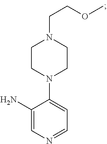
C1N(C2=CC=NC=C2N)CCN(CCOC)C1
